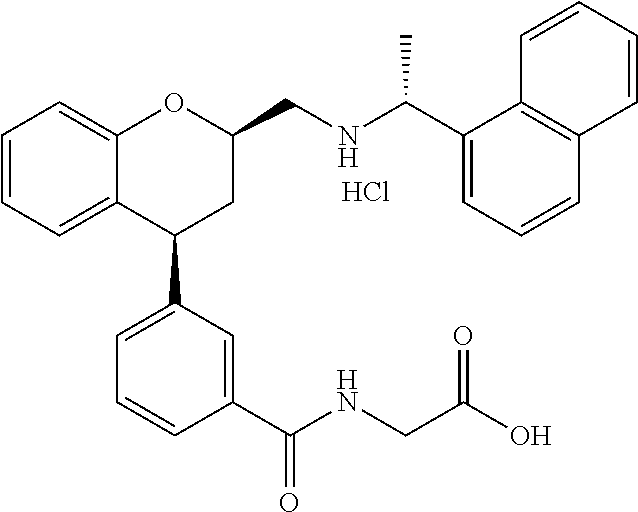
C1C(CNC(C2=CC=CC3=C2C=CC=C3)C)OC2=CC=CC=C2C1C1=CC=CC(C(NCC(O)=O)=O)=C1.Cl
